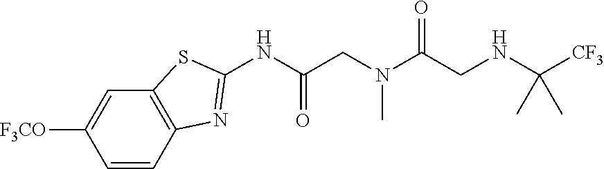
C12=C(C=C([F3CO])C=C1)SC(NC(CN(C(CNC([CF3])(C)C)=O)C)=O)=N2
